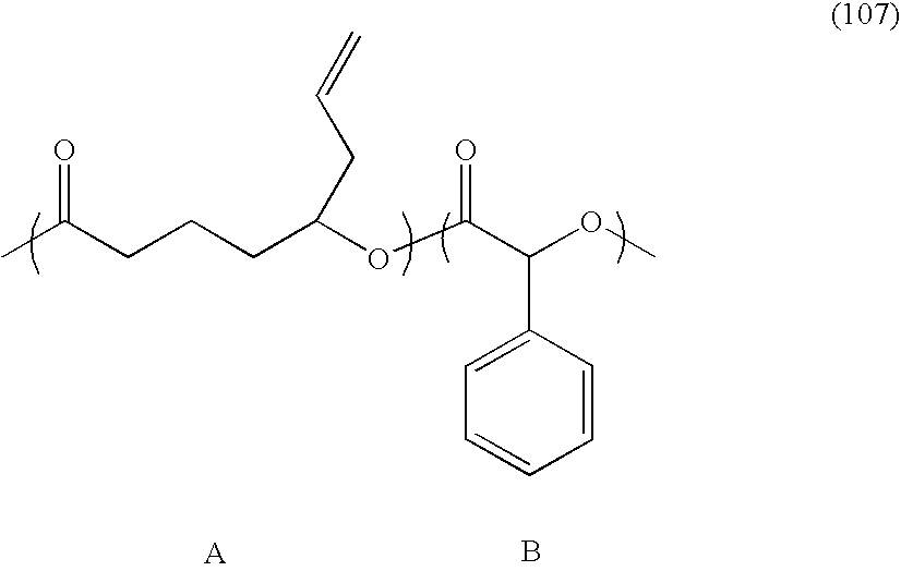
CC(CCCC(OC(C(OC)C1=CC=CC=C1)=O)CC=C)=O.B
